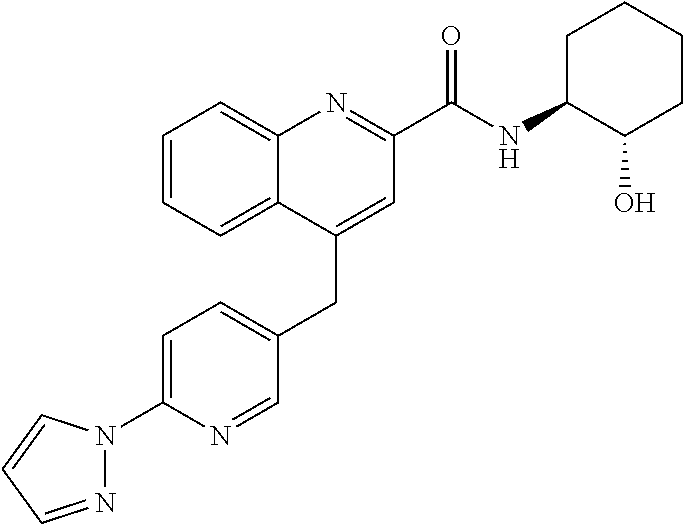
C1=C(N2N=CC=C2)N=CC(CC2=CC(C(NC3C(O)CCCC3)=O)=NC3=CC=CC=C23)=C1
